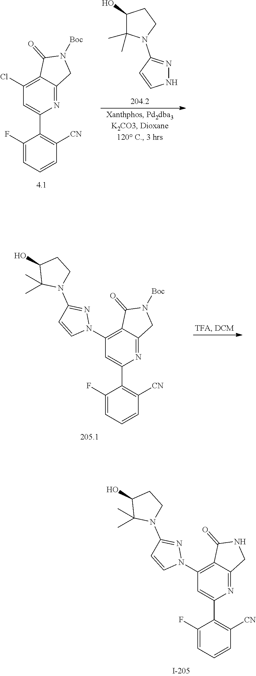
C1(F)=CC=CC([CN])=C1C1=CC(Cl)=C2C(=N1)CN([Boc])C2=O.N1N=C(N2CCC(O)C2(C)C)C=C1.C1(F)=CC=CC([CN])=C1C1=CC(N2N=C(N3CCC(O)C3(C)C)C=C2)=C2C(=N1)CN([Boc])C2=O.C1(F)=CC=CC([CN])=C1C1=CC(N2N=C(N3CCC(O)C3(C)C)C=C2)=C2C(=N1)CNC2=O
